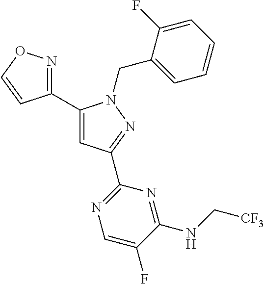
C1(C2=NOC=C2)=CC(C2=NC=C(F)C(NC[CF3])=N2)=NN1CC1=CC=CC=C1F
